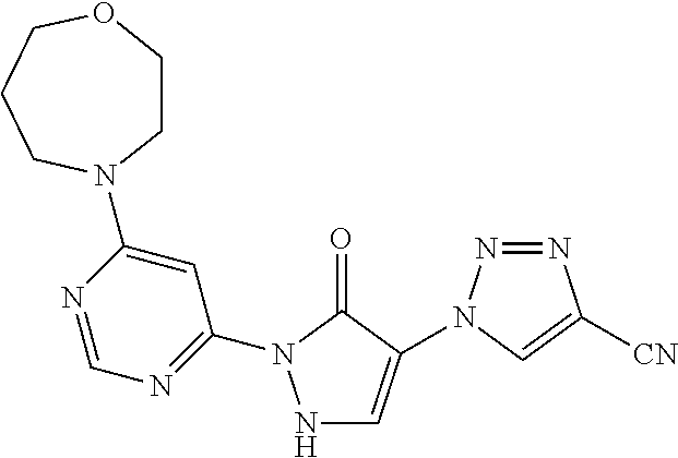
N1=C(N2NC=C(N3N=NC([CN])=C3)C2=O)C=C(N2CCOCCC2)N=C1
